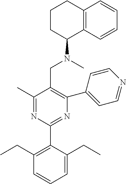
C1(C)=NC(C2=C(CC)C=CC=C2CC)=NC(C2=CC=NC=C2)=C1CN(C)C1C2=C(CCC1)C=CC=C2
